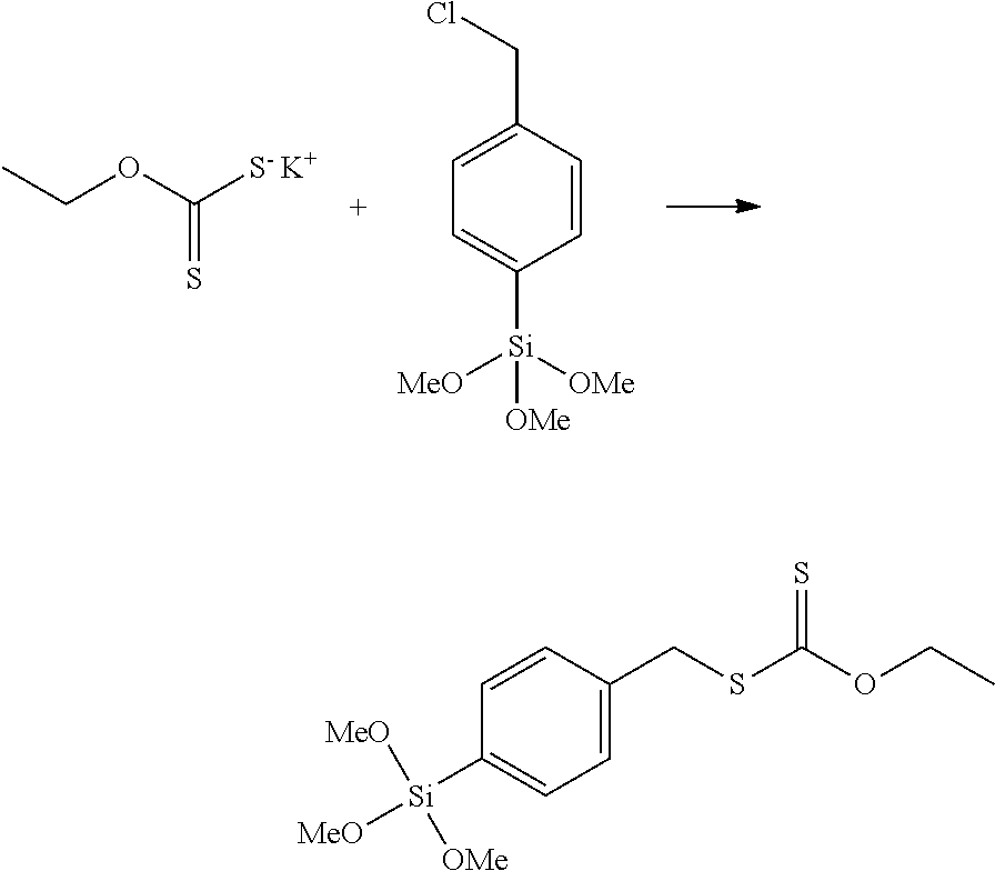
S=C(OCC)[S- K+].C1=CC(CCl)=CC=C1[Si]([OMe])([MeO])[OMe].C1(CSC(OCC)=S)=CC=C([Si]([MeO])([MeO])[OMe])C=C1
